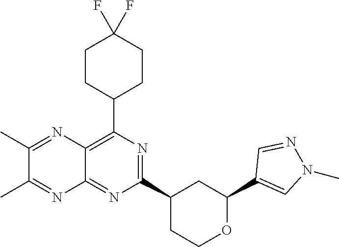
C1(C2=CN(C)N=C2)OCCC(C2=NC(C3CCC(F)(F)CC3)=C3C(=N2)N=C(C)C(C)=N3)C1
